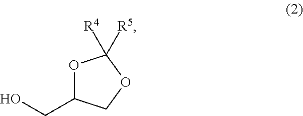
O1C(CO)COC1([R4])[R5]
